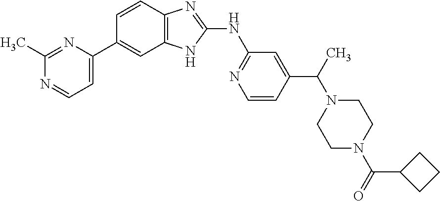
C1=CC2=C(C=C1C1=CC=NC(C)=N1)NC(NC1=NC=CC(C(C)N3CCN(C(=O)C4CCC4)CC3)=C1)=N2
